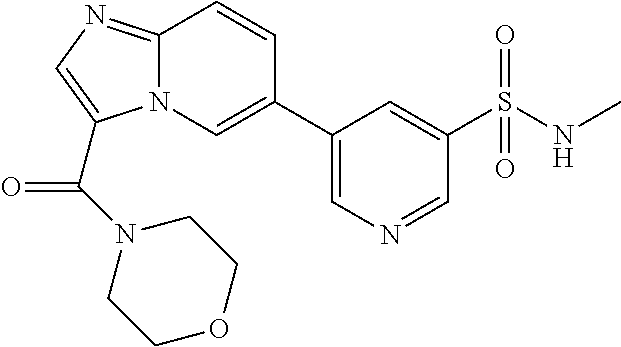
C12=NC=C(C(N3CCOCC3)=O)N1C=C(C1=CN=CC(S(NC)(=O)=O)=C1)C=C2
